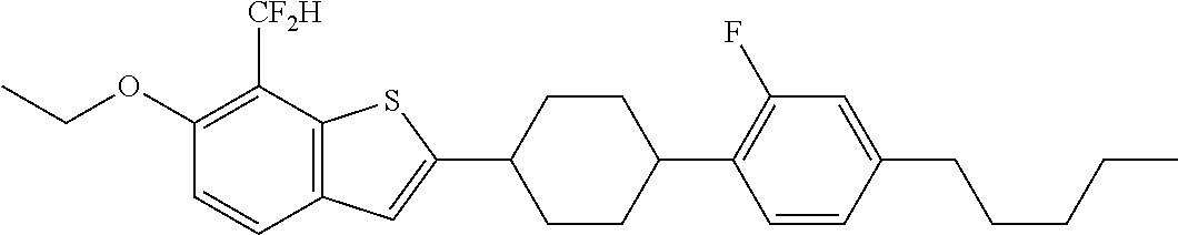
C1(OCC)=C([CF2H])C2=C(C=C1)C=C(C1CCC(C3=C(F)C=C(CCCCC)C=C3)CC1)S2
